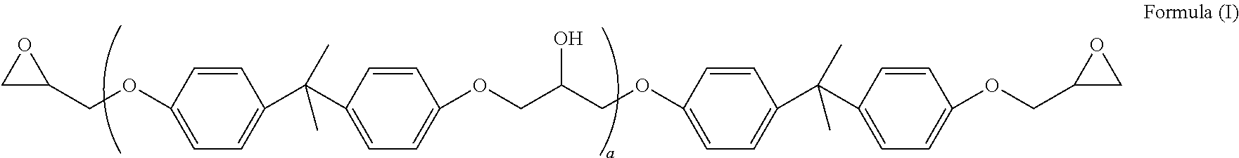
C1C(COC2=CC=C(C(C3=CC=C(OCC(COC4=CC=C(C(C5=CC=C(OCC6CO6)C=C5)(C)C)C=C4)O)C=C3)(C)C)C=C2)O1
